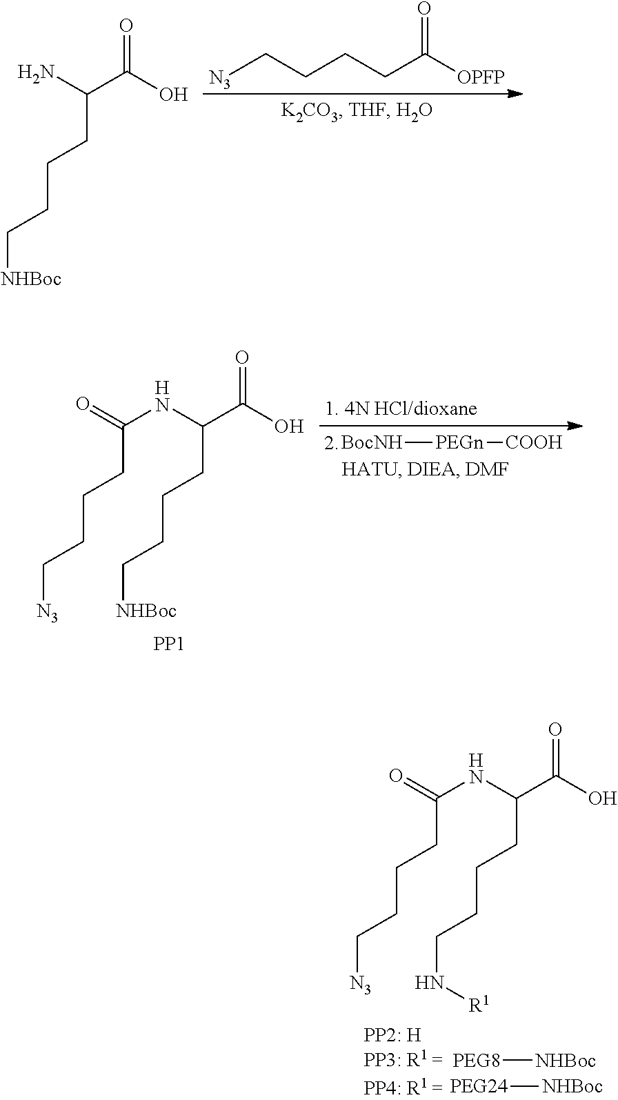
[N3]CCCCC(=O)[OPFP].NC(C(O)=O)CCCC[NHBoc].N(C(C(O)=O)CCCC[NHBoc])C(CCCC[N3])=O.[PP1].[BocNH][PEGn][COOH].N(C(C(O)=O)CCCCN[R1])C(CCCC[N3])=O.[PEG8][NHBoc].[PP2: H].[PEG24][NHBoc]
